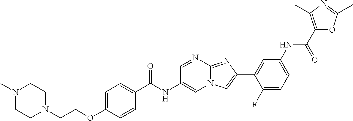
C1=NC2=NC(C3=CC(NC(C4=C(C)N=C(C)O4)=O)=CC=C3F)=CN2C=C1NC(=O)C1=CC=C(OCCN2CCN(C)CC2)C=C1
